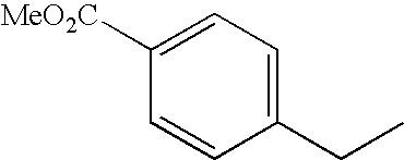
C1([MeO2C])=CC=C(CC)C=C1
